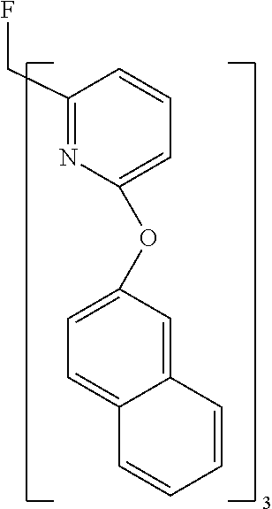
C1(CF)=NC(OC2=CC=C3C(=C2)C=CC=C3)=CC=C1
